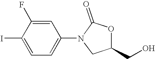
C1(I)=CC=C(N2CC(CO)OC2=O)C=C1F
